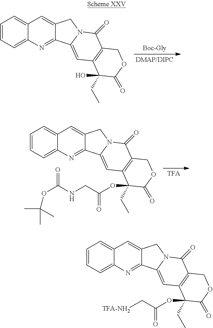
C1=CC=C2C(=C1)C=C1C(=N2)C2=CC3=C(C(=O)N2C1)COC(=O)C3(CC)O.C1=CC=C2C(=C1)C=C1C(=N2)C2=CC3=C(C(=O)N2C1)COC(=O)C3(CC)OC(CNC(OC(C)(C)C)=O)=O.C1=CC=C2C(=C1)C=C1C(=N2)C2=CC3=C(C(=O)N2C1)COC(=O)C3(CC)OC(C[TFA-NH2])=O
